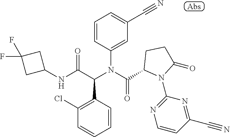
C1=CC(N(C(C2N(C3=NC=CC(C#N)=N3)C(=O)CC2)=O)C(C(NC2CC(F)(F)C2)=O)C2=C(Cl)C=CC=C2)=CC(C#N)=C1
